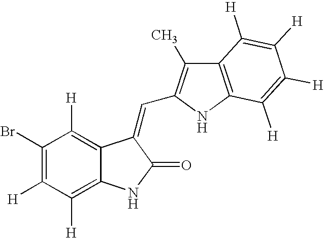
C1(Br)=C([H])C([H])=C2C(=C1[H])C(=CC1=C(C)C3=C(N1)C([H])=C([H])C([H])=C3[H])C(=O)N2
